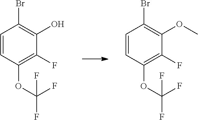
BrC1=C(OC)C(F)=C(OC(F)(F)F)C=C1.BrC1=C(O)C(F)=C(OC(F)(F)F)C=C1
